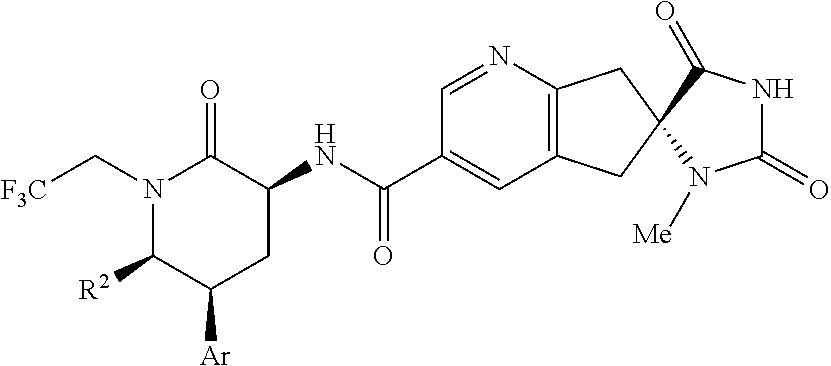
N1(C[F3C])C([R2])C([Ar])CC(NC(C2=CC3=C(N=C2)CC2(C3)C(=O)NC(=O)N2[Me])=O)C1=O
